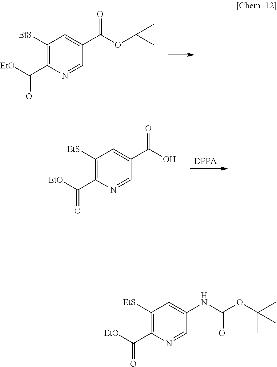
C1([EtS])=C(C([EtO])=O)N=CC(C(OC(C)(C)C)=O)=C1.[DPPA].C1([EtS])=C(C([EtO])=O)N=CC(C(O)=O)=C1.C1([EtS])=C(C([EtO])=O)N=CC(NC(OC(C)(C)C)=O)=C1
